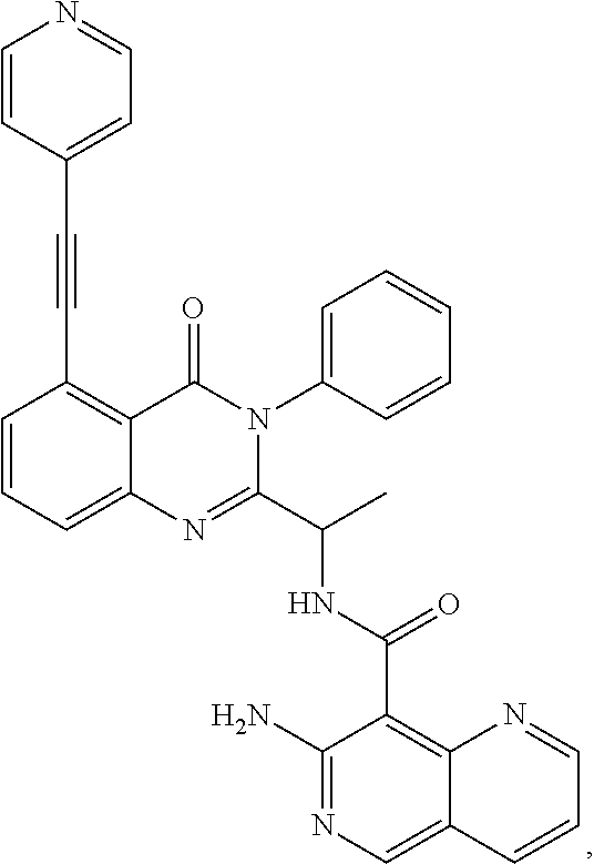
C1(C#CC2=CC=NC=C2)=C2C(=CC=C1)N=C(C(C)NC(=O)C1=C3C(=CN=C1N)C=CC=N3)N(C1=CC=CC=C1)C2=O
